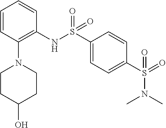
C1=CC(N2CCC(O)CC2)=C(NS(C2=CC=C(S(=O)(N(C)C)=O)C=C2)(=O)=O)C=C1
